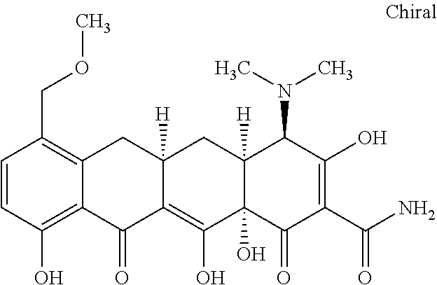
C12([H])C(O)(C(=O)C(C(N)=O)=C(O)C1N(C)C)C(O)=C1C([H])(C2)CC2=C(COC)C=CC(O)=C2C1=O
